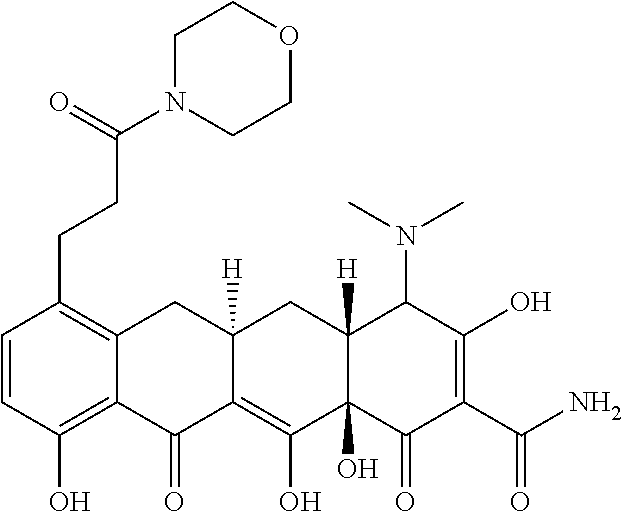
C1=CC(O)=C2C(=C1CCC(N1CCOCC1)=O)CC1([H])C(=C(O)C3(O)C([H])(C1)C(N(C)C)C(O)=C(C(N)=O)C3=O)C2=O
